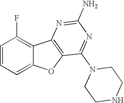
C12=CC=CC(F)=C1C1=C(O2)C(N2CCNCC2)=NC(N)=N1
